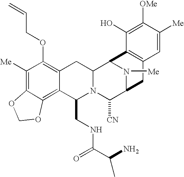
C1([Me])=C2C(=C3C(=C1OCC=C)CC1N(C3CNC(C(C)N)=O)C([CN])C3N([Me])C1C1=C(C3)C=C([Me])C([OMe])=C1O)OCO2
